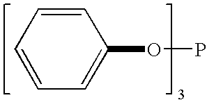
C1=CC=CC=C1OP
